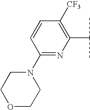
C1OCCN(C2=NC(C(C)C)=C([CF3])C=C2)C1
